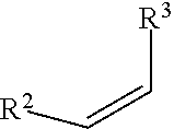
[R2]C=C[R3]
